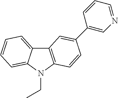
C12=CC=CC=C1N(CC)C1=C2C=C(C2=CN=CC=C2)C=C1
